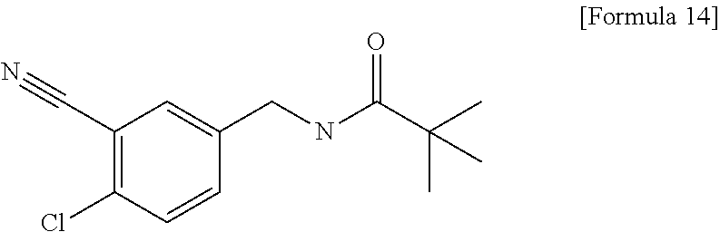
N#CC1=C(Cl)C=CC(CNC(C(C)(C)C)=O)=C1
